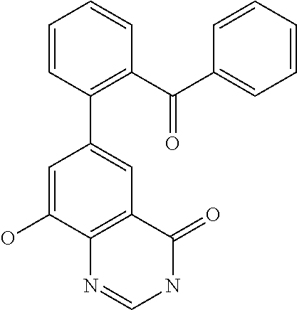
C1=CC(C2=CC3=C(C(O)=C2)N=CNC3=O)=C(C(C2=CC=CC=C2)=O)C=C1
